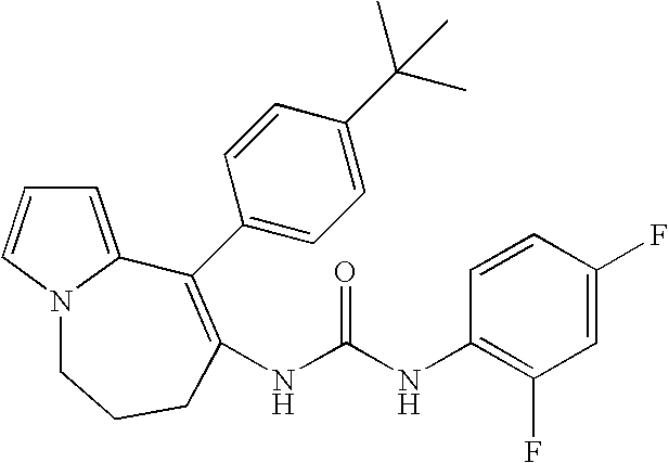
C1=C2N(C=C1)CCCC(NC(NC1=C(F)C=C(F)C=C1)=O)=C2C1=CC=C(C(C)(C)C)C=C1
